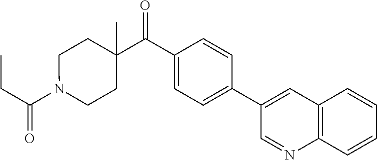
CCC(N1CCC(C)(C(C2=CC=C(C3=CC4=C(N=C3)C=CC=C4)C=C2)=O)CC1)=O
